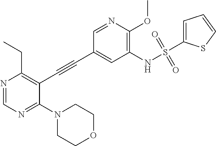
N1(C2=NC=NC(CC)=C2C#CC2=CC(NS(C3=CC=CS3)(=O)=O)=C(OC)N=C2)CCOCC1
